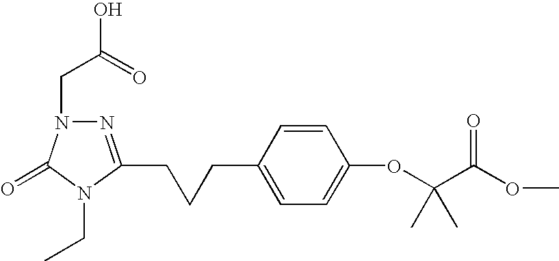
N1=C(CCCC2=CC=C(OC(C(OC)=O)(C)C)C=C2)N(CC)C(=O)N1CC(=O)O
